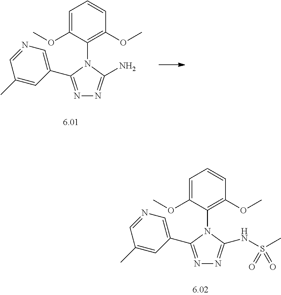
C1=C(OC)C(N2C(N)=NN=C2C2=CN=CC(C)=C2)=C(OC)C=C1.C1=C(OC)C(N2C(C3=CN=CC(C)=C3)=NN=C2NS(C)(=O)=O)=C(OC)C=C1
